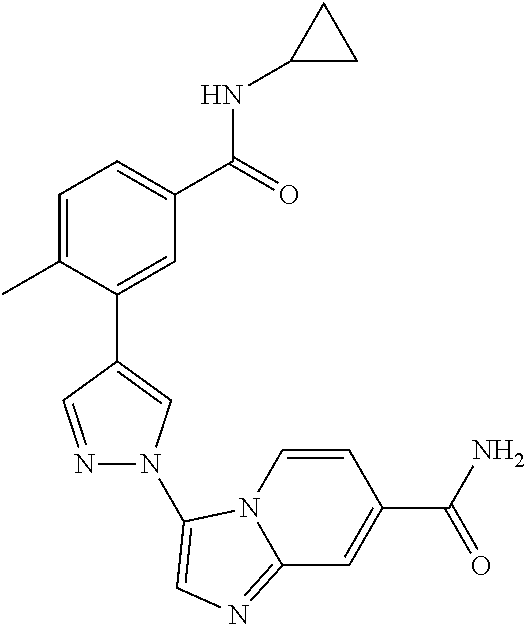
C1=C(C)C(C2=CN(C3=CN=C4N3C=CC(C(=O)N)=C4)N=C2)=CC(C(=O)NC2CC2)=C1
